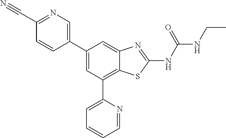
C1(C2=CN=C(C#N)C=C2)=CC(C2=CC=CC=N2)=C2C(=C1)N=C(NC(NCC)=O)S2
